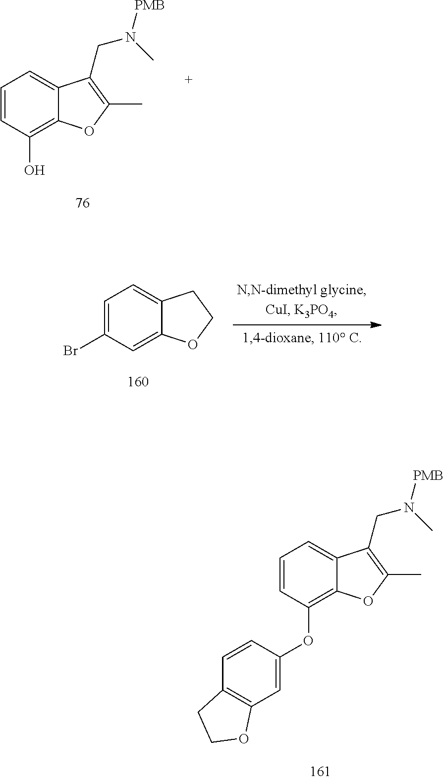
C1=CC(OC2=CC3=C(C=C2)CCO3)=C2C(=C1)C(CN(C)[PMB])=C(C)O2.C1=CC(O)=C2C(=C1)C(CN(C)[PMB])=C(C)O2.C1=C(Br)C=C2C(=C1)CCO2
